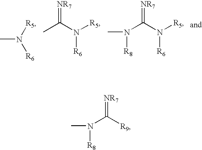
CN([R5])[R6].CC(N([R5])[R6])=[NR7].N(C(N([R5])[R6])=[NR7])(C)[R8].N(C([R9])=[NR7])(C)[R8]
